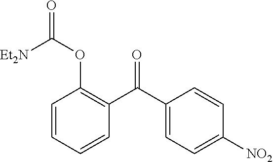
C1=CC=CC(C(C2=CC=C([NO2])C=C2)=O)=C1OC(=O)[Et2N]
